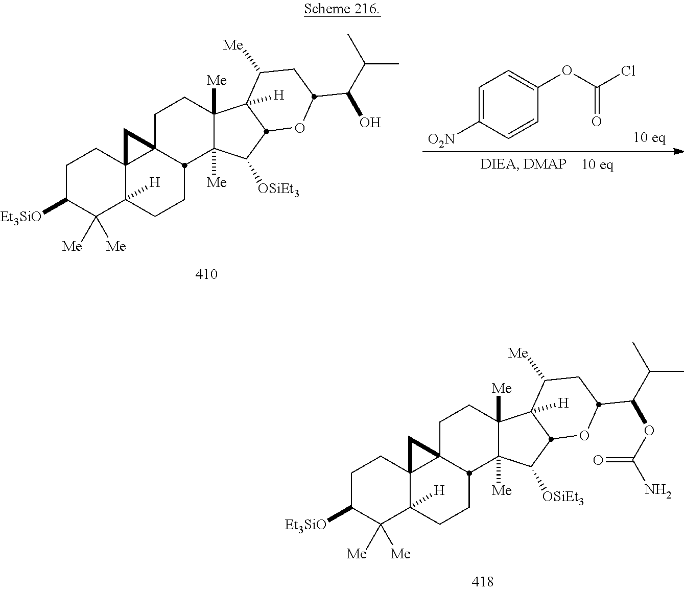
C1C([Et3SiO])C([Me])([Me])C2([H])C3(C1)C1(CCC4([Me])C([Me])(C([OSiEt3])C5C4([H])C([Me])CC(C(C(C)C)OC(N)=O)O5)C1CC2)C3.C1=C([O2N])C=CC(OC(Cl)=O)=C1.C1C([Et3SiO])C([Me])([Me])C2([H])C3(C1)C1(CCC4([Me])C([Me])(C([OSiEt3])C5C4([H])C([Me])CC(C(C(C)C)O)O5)C1CC2)C3
